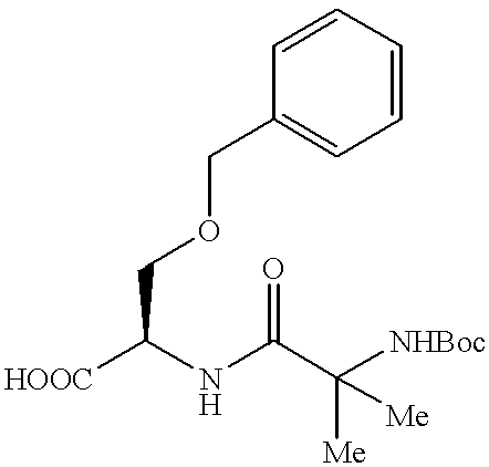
C1(COCC([HOOC])NC(C([Me])([NHBoc])[Me])=O)=CC=CC=C1
